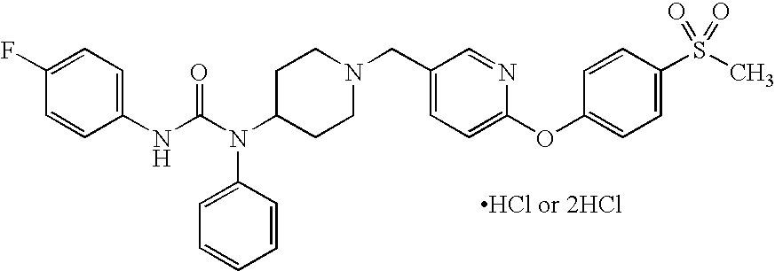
C1(F)=CC=C(NC(N(C2CCN(CC3=CC=C(OC4=CC=C(S(C)(=O)=O)C=C4)N=C3)CC2)C2=CC=CC=C2)=O)C=C1
